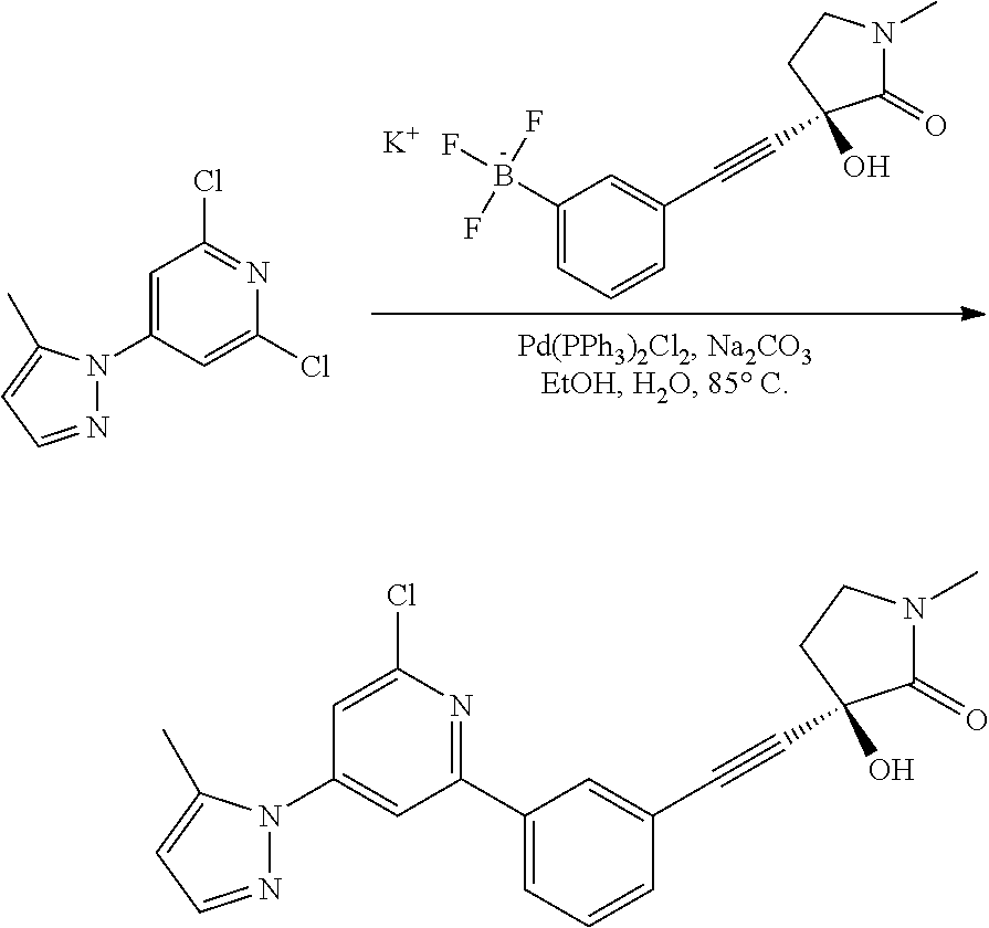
C1(=O)N(C)CCC1(O)C#CC1=CC(B(F)(F)F)=CC=C1.[K].C1=C(N2N=CC=C2C)C=C(Cl)N=C1Cl.N1=CC=C(C)N1C1=CC(C2=CC=CC(C#CC3(O)C(=O)N(C)CC3)=C2)=NC(Cl)=C1
